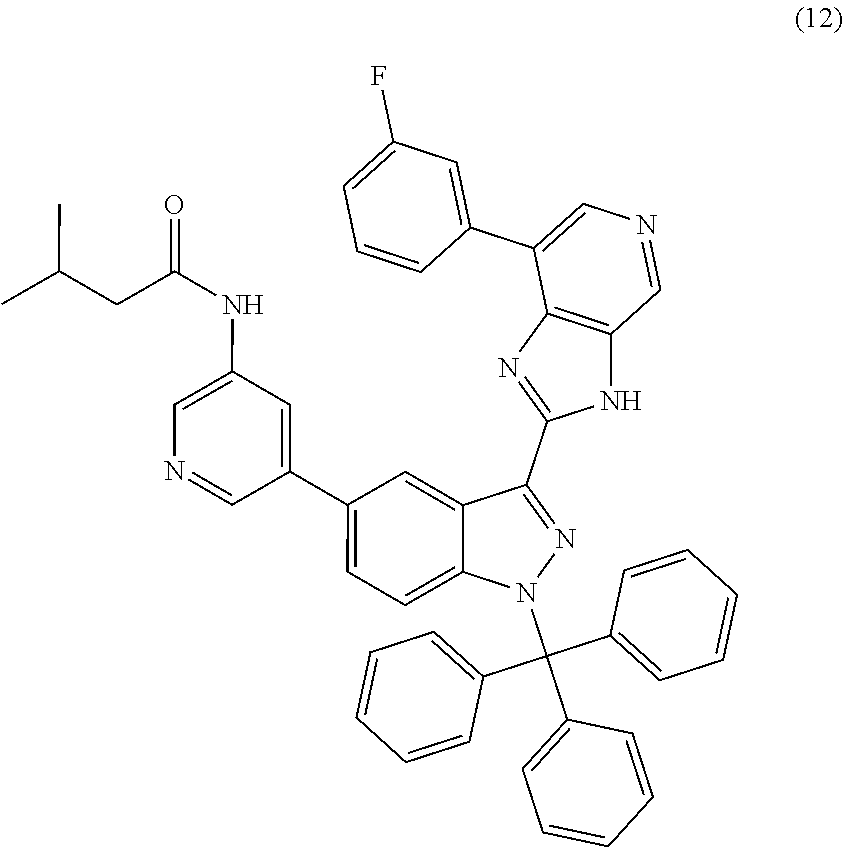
N1(C(C2=CC=CC=C2)(C2=CC=CC=C2)C2=CC=CC=C2)N=C(C2=NC3=C(N2)C=NC=C3C2=CC(F)=CC=C2)C2=CC(C3=CC(NC(CC(C)C)=O)=CN=C3)=CC=C12
